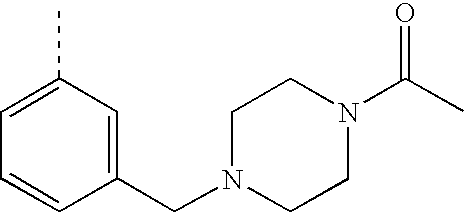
C1(CN2CCN(C(C)=O)CC2)=CC(C)=CC=C1
